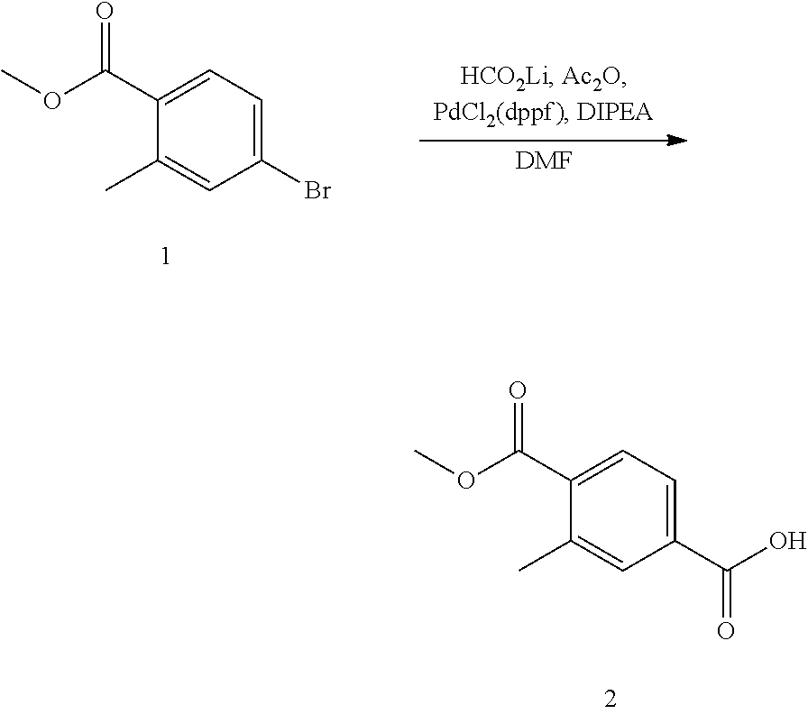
C1(Br)=CC=C(C(OC)=O)C(C)=C1.[DMF].C1(C(O)=O)=CC=C(C(OC)=O)C(C)=C1
